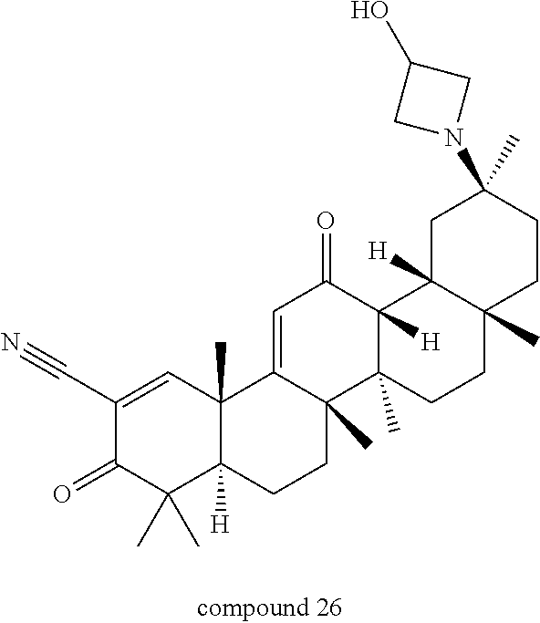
C1(C#N)=CC2(C)C([H])(C(C)(C)C1=O)CCC1(C)C2=CC(=O)C2([H])C1(C)CCC1(C)C2([H])CC(C)(N2CC(O)C2)CC1
